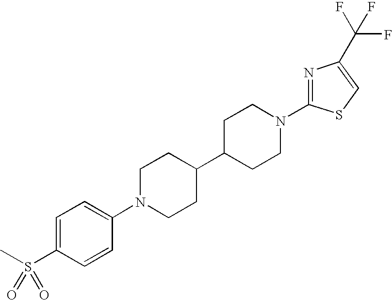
C1=C(S(C)(=O)=O)C=CC(N2CCC(C3CCN(C4=NC(C(F)(F)F)=CS4)CC3)CC2)=C1
